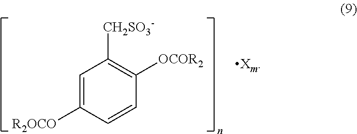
C1=CC([R2OCO])=CC([CH2SO3-])=C1[OCOR2]
